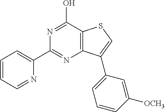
C12=C(C(O)=NC(C3=CC=CC=N3)=N1)SC=C2C1=CC=CC([OCH3])=C1
